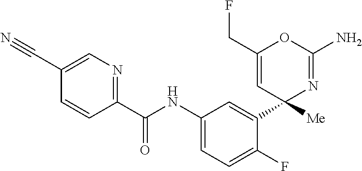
C1=C(C#N)C=CC(C(NC2=CC=C(F)C(C3([Me])N=C(N)OC(CF)=C3)=C2)=O)=N1
